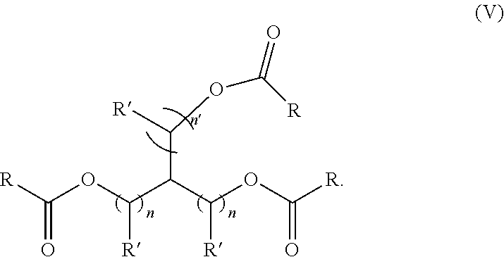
[R]C(OC(C(C([R])OC(=O)[R])C([R])OC([R])=O)[R])=O
